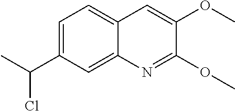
C1=C(C(C)Cl)C=C2C(=C1)C=C(OC)C(OC)=N2
